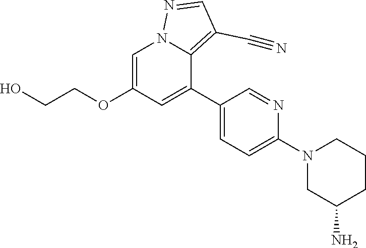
C1=C(OCCO)C=C(C2=CC=C(N3CC(N)CCC3)N=C2)C2=C(C#N)C=NN12
